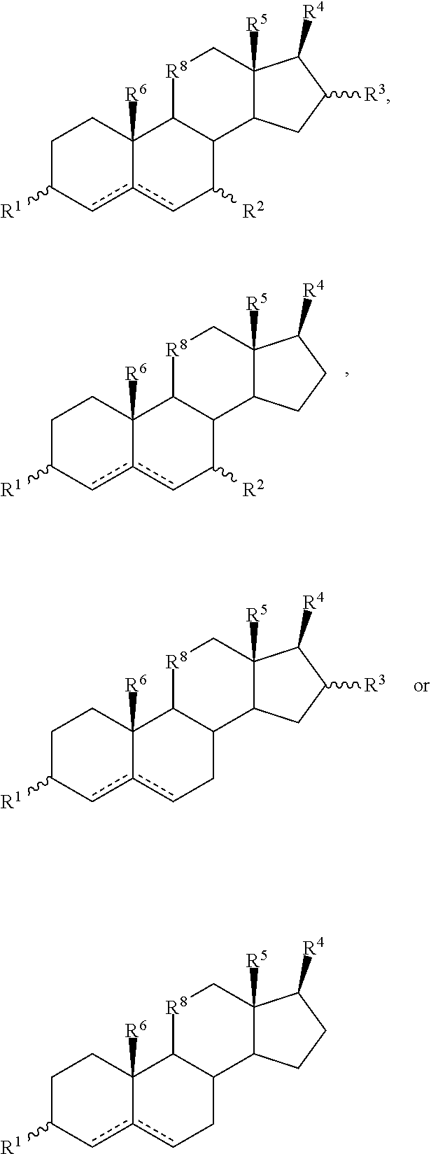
C1C([R1])cc2cCC3C(C2([R6])C1)[R8]CC1([R5])C3CC([R3])C1[R4].C1C([R1])cc2cC([R2])C3C(C2([R6])C1)[R8]CC1([R5])C3CCC1[R4].C1C([R1])cc2cC([R2])C3C(C2([R6])C1)[R8]CC1([R5])C3CC([R3])C1[R4].C1C([R1])cc2cCC3C(C2([R6])C1)[R8]CC1([R5])C3CCC1[R4]
